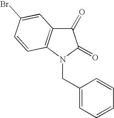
C1(=O)C2=C(N(CC3=CC=CC=C3)C1=O)C=CC(Br)=C2
